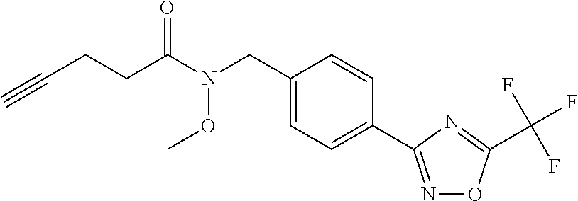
C1(CN(C(CCC#C)=O)OC)=CC=C(C2=NOC(C(F)(F)F)=N2)C=C1
